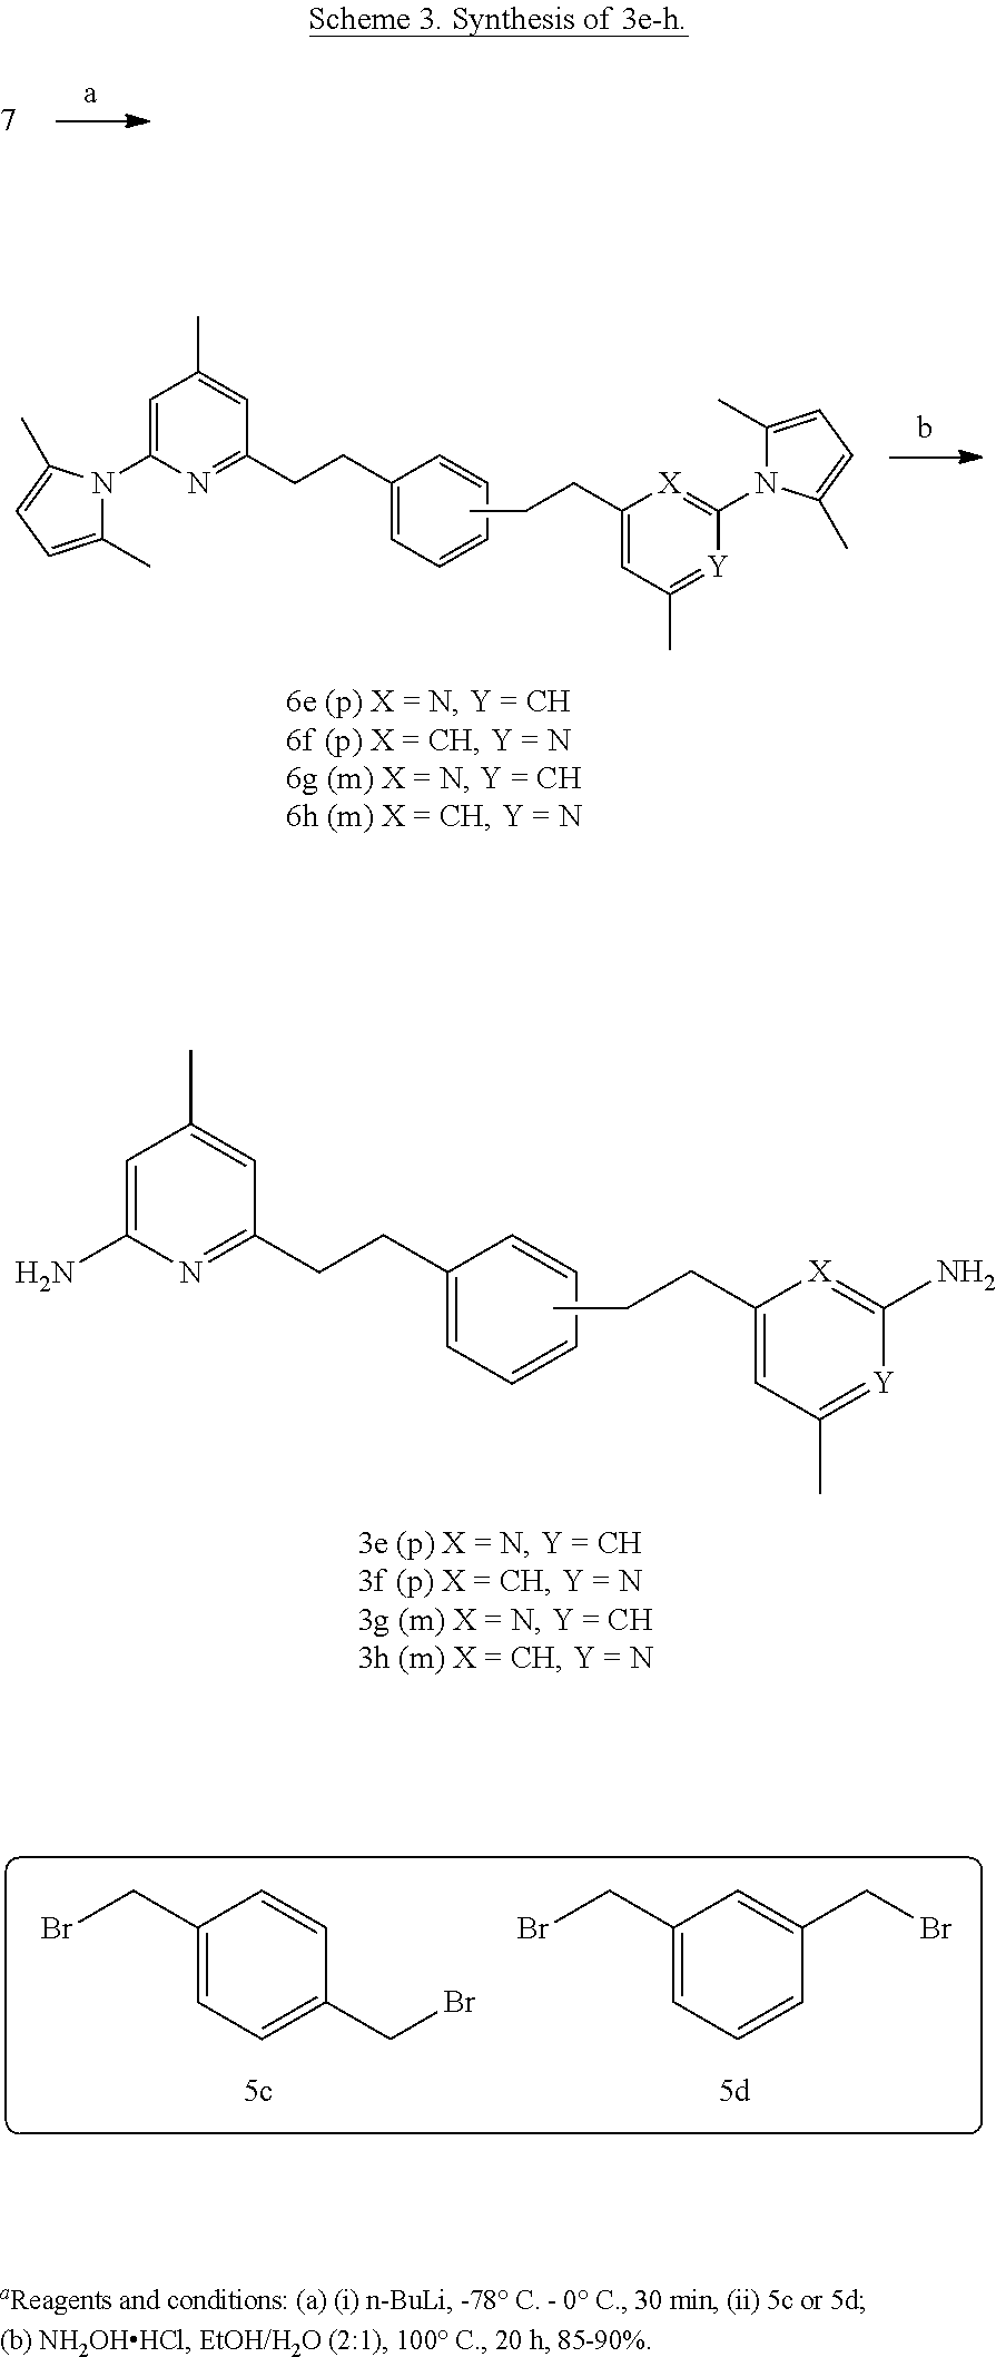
CCCC1=CC(C)=[Y]C(N2C(C)=CC=C2C)=[X]1.C1(C)=CC=C(C)N1C1=CC(C)=CC(CCC2=CC=CC=C2)=N1.CCCC1=CC(C)=[Y]C(N)=[X]1.NC1=CC(C)=CC(CCC2=CC=CC=C2)=N1.C1(CBr)=CC=C(CBr)C=C1.C1(CBr)=CC=CC(CBr)=C1
